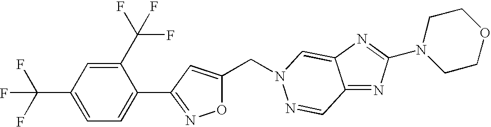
C(C1=CC(C2=CC=C(C(F)(F)F)C=C2C(F)(F)F)=NO1)N1C=C2C(=NC(N3CCOCC3)=N2)C=N1
